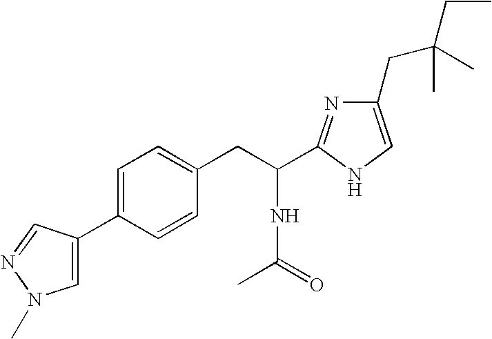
C1(C2=CN(C)N=C2)=CC=C(CC(C2=NC(CC(C)(CC)C)=CN2)NC(=O)C)C=C1
